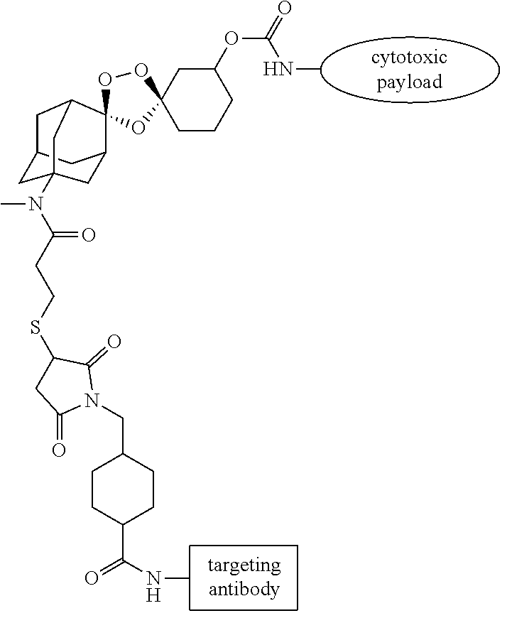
C1(C(NC)=O)CCC(CN2C(=O)C(SCCC(N(C34CC5CC(C3)C3(C(C5)C4)OC4(OO3)CC(OC(NC)=O)CCC4)C)=O)CC2=O)CC1
